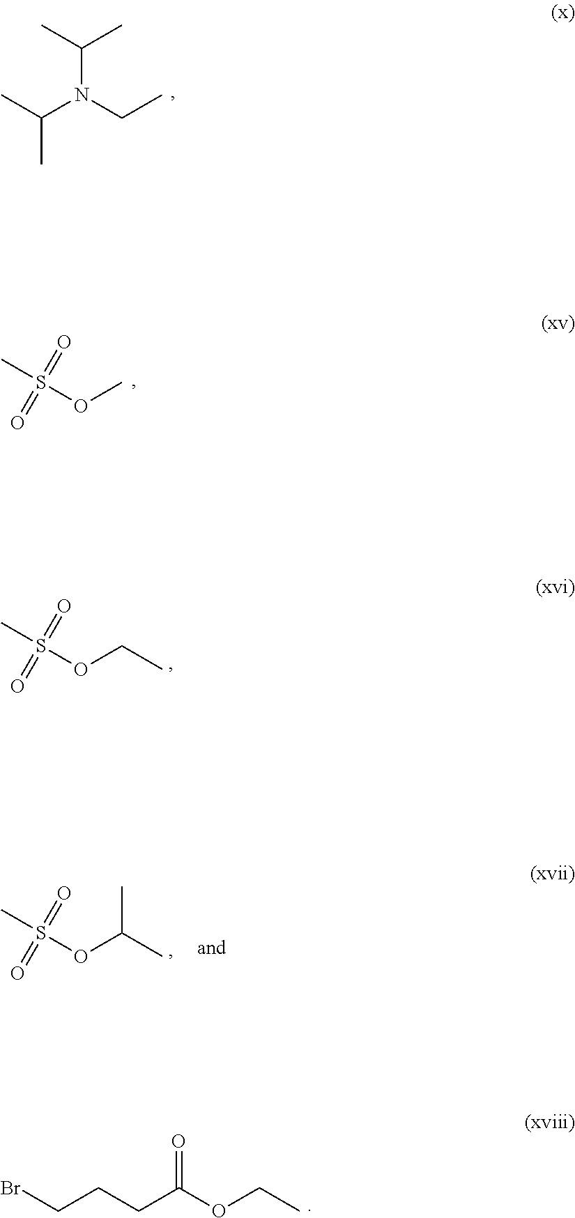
C(N(CC)C(C)C)(C)C.S(OC)(=O)(=O)C.S(OCC)(=O)(=O)C.S(OC(C)C)(=O)(=O)C.BrCCCC(OCC)=O
